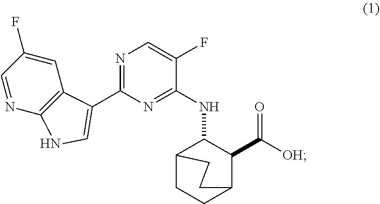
N1=C(C2=CNC3=C2C=C(F)C=N3)N=C(NC2C3CCC(C2C([OH])=O)CC3)C(F)=C1
